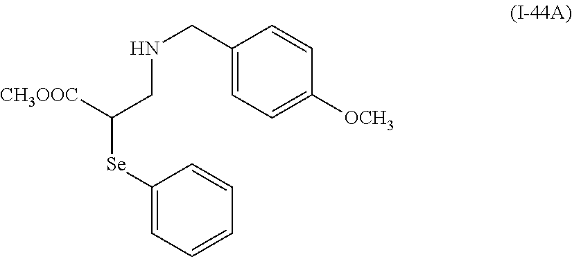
C1=C([Se]C(CNCC2=CC=C([OCH3])C=C2)[CH3OOC])C=CC=C1
